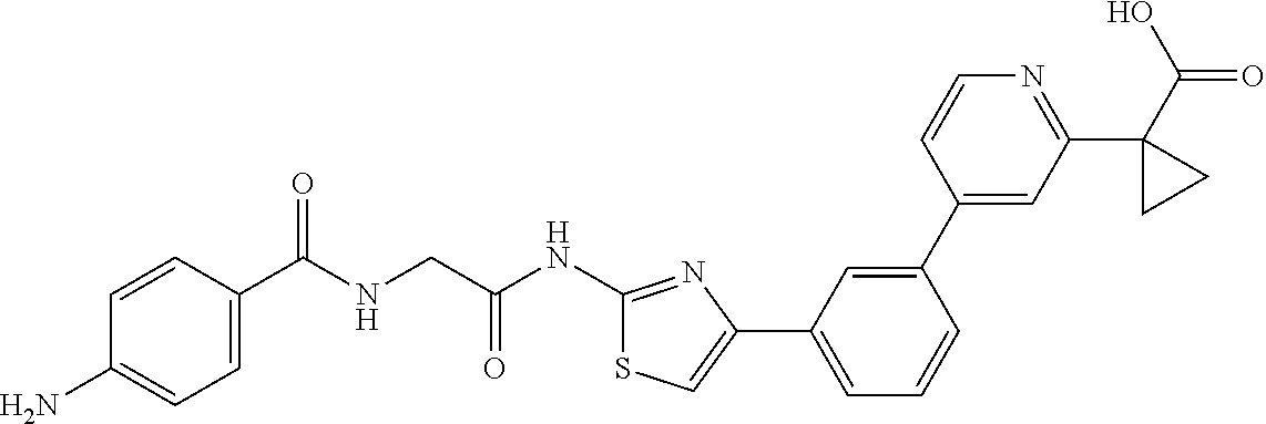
C1=CC(C(NCC(NC2=NC(C3=CC=CC(C4=CC(C5(C(=O)O)CC5)=NC=C4)=C3)=CS2)=O)=O)=CC=C1N
